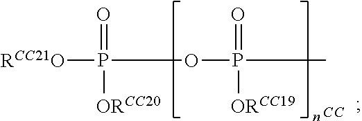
O=P([RCC21O])([ORCC20])OP(=O)(C)[ORCC19].[CC]
